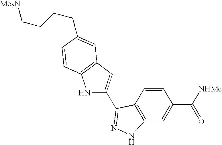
C1=CC2=C(C=C1C([NHMe])=O)NN=C2C1=CC2=C(N1)C=CC(CCCC[Me2N])=C2
